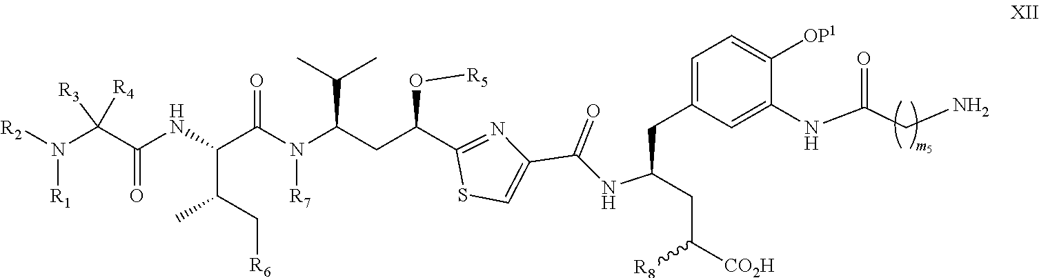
C1=C(CC(CC([CO2H])[R8])NC(C2=CSC(C(CC(N([R7])C(C(C(C[R6])C)NC(=O)C(N([R1])[R2])([R3])[R4])=O)C(C)C)O[R5])=N2)=O)C=C(NC(CN)=O)C([OP1])=C1
